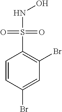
C1=CC(Br)=CC(Br)=C1S(NO)(=O)=O
